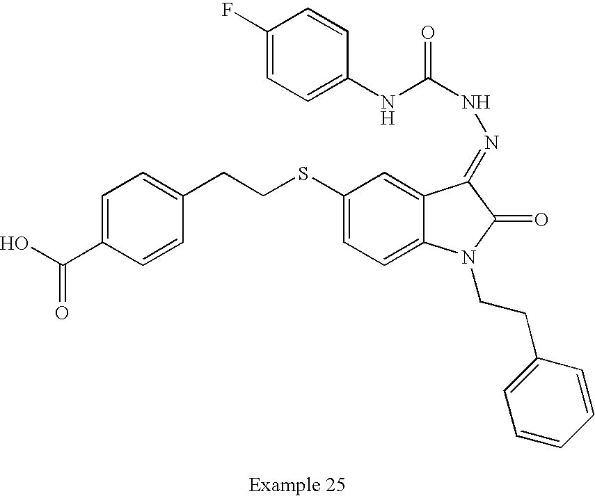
C1=C(C(O)=O)C=CC(CCSC2=CC=C3C(=C2)C(=NNC(=O)NC2=CC=C(F)C=C2)C(=O)N3CCC2=CC=CC=C2)=C1
